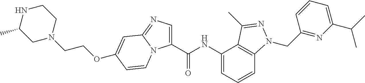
C1(C(NC2=CC=CC3=C2C(C)=NN3CC2=NC(C(C)C)=CC=C2)=O)=CN=C2N1C=CC(OCCN1CCNC(C)C1)=C2
